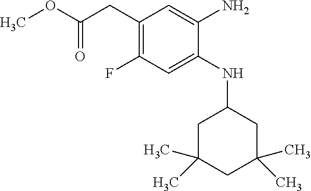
C1(CC(OC)=O)=C(F)C=C(NC2CC(C)(C)CC(C)(C)C2)C(N)=C1
